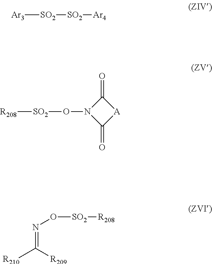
[Ar3][SO2][SO2][Ar4].C1(=O)N(O[SO2][R208])C(=O)[A]1.N(=C([R210])[R209])O[SO2][R208]
